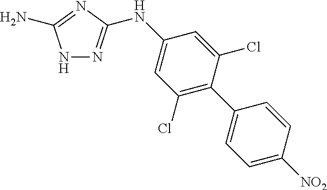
N1N=C(NC2=CC(Cl)=C(C3=CC=C([NO2])C=C3)C(Cl)=C2)N=C1N
